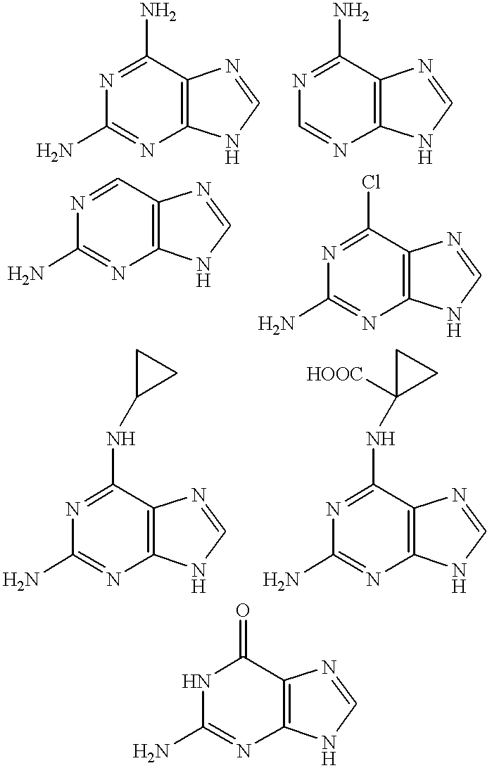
NC1=NC2=C(C(N)=N1)N=CN2.C1=NC2=C(C(N)=N1)N=CN2.NC1=NC2=C(C=N1)N=CN2.NC1=NC2=C(C(Cl)=N1)N=CN2.NC1=NC2=C(C(NC3CC3)=N1)N=CN2.NC1=NC2=C(C(NC3([HOOC])CC3)=N1)N=CN2.NC1=NC2=C(C(=O)N1)N=CN2
